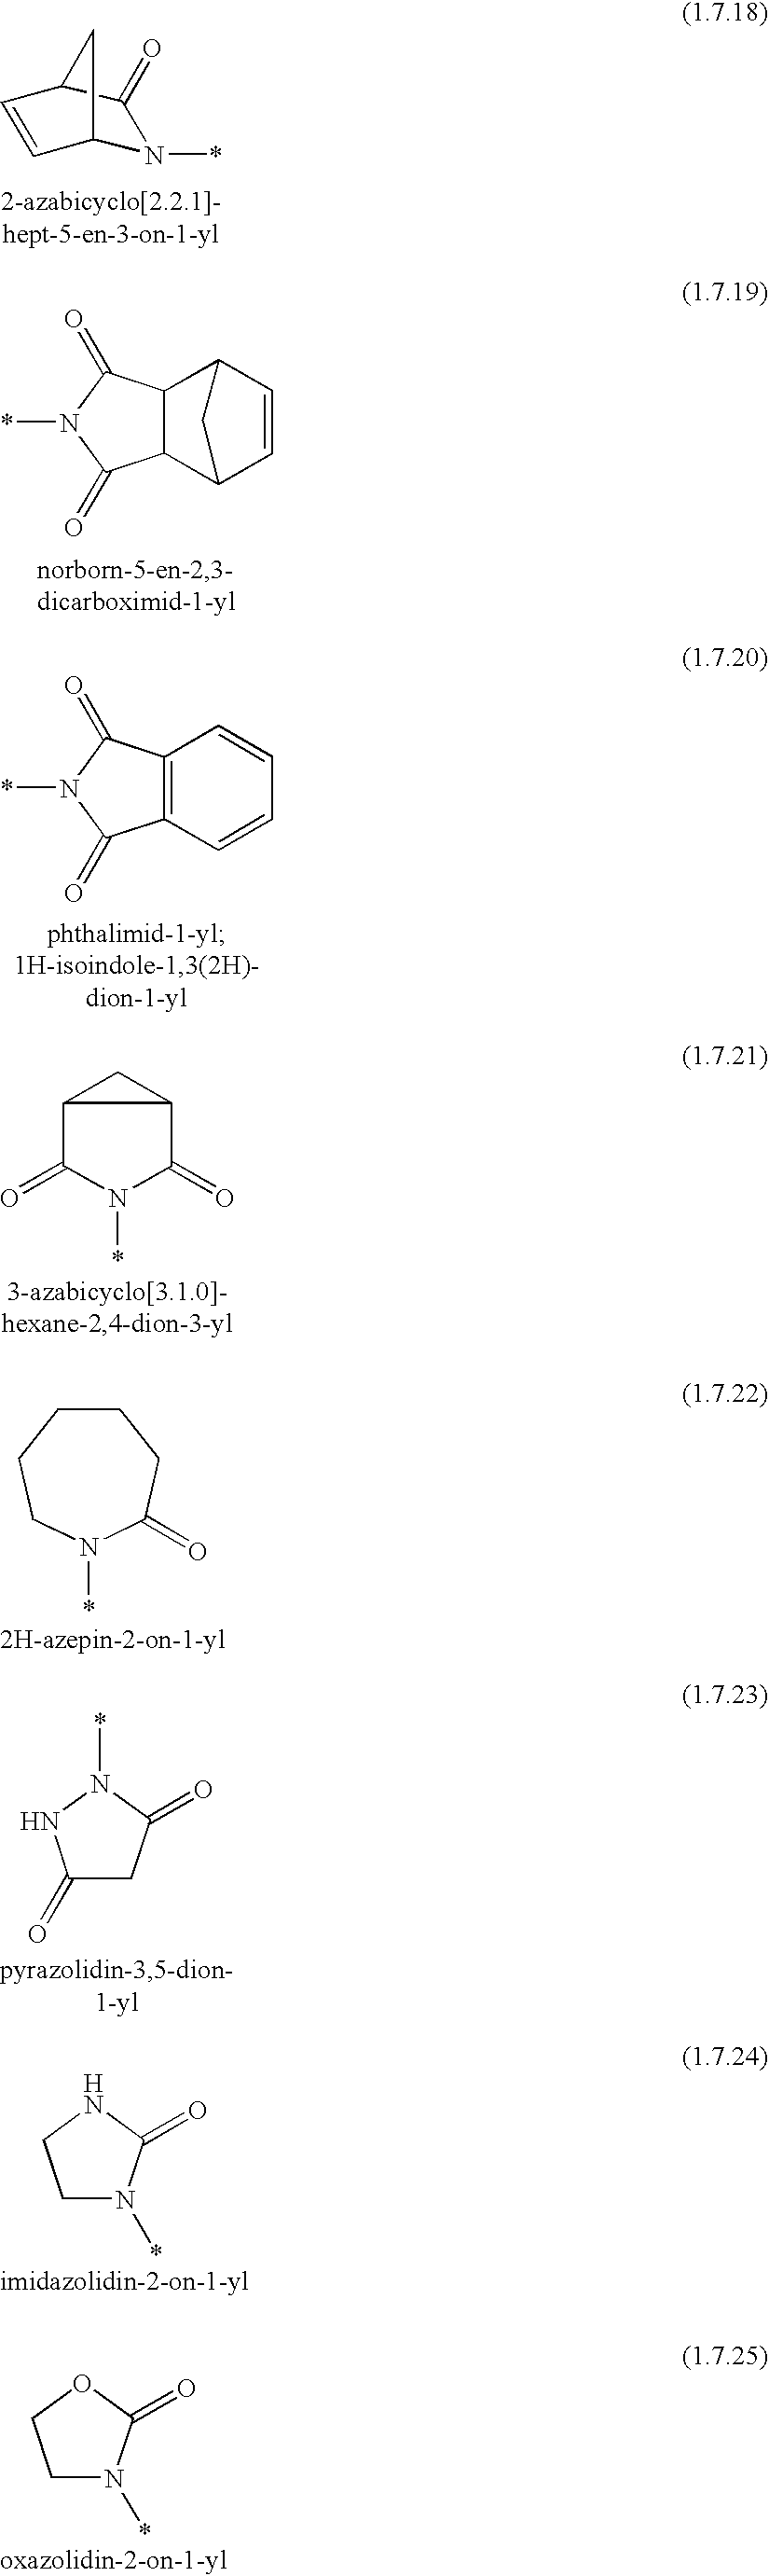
N1(*)C2C=CC(C1=O)C2.C12C(C3C=CC1C3)C(=O)N(*)C2=O.C12=C(C(=O)N(*)C1=O)C=CC=C2.C12C(=O)N(*)C(=O)C1C2.C1CCCN(*)C(=O)C1.C1(=O)CC(=O)N(*)N1.C1N(*)C(=O)NC1.C1N(*)C(=O)OC1
